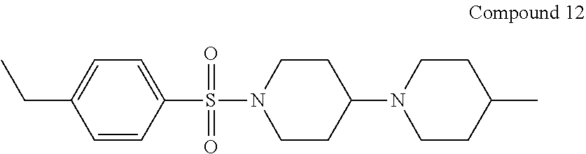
C1=CC(S(N2CCC(N3CCC(C)CC3)CC2)(=O)=O)=CC=C1CC
